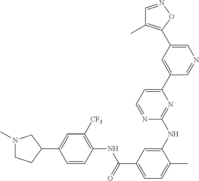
C1=CC(NC(C2=CC=C(C)C(NC3=NC(C4=CC(C5=C(C)C=NO5)=CN=C4)=CC=N3)=C2)=O)=C([CF3])C=C1C1CCN(C)C1
